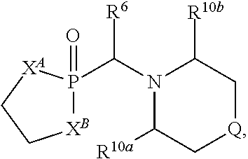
N1(C([R6])P2(=O)[XB]CC[XA]2)C([R10a])C[Q]CC1[R10b]
